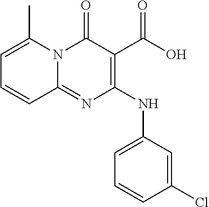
N(C1=C(C(O)=O)C(=O)N2C(=N1)C=CC=C2C)C1=CC=CC(Cl)=C1
